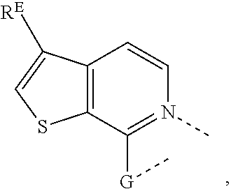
C12=C(C([G]C)=N(C)C=C1)SC=C2[RE]
